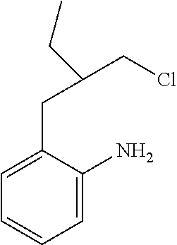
C1=C(N)C(CC(CCl)CC)=CC=C1
